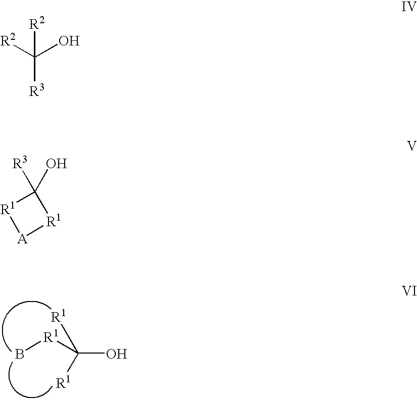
C(O)([R1])([R1])[R1]B.[R3]C([R2])(O)[R2].[R1]1[A][R1]C1([R3])O
